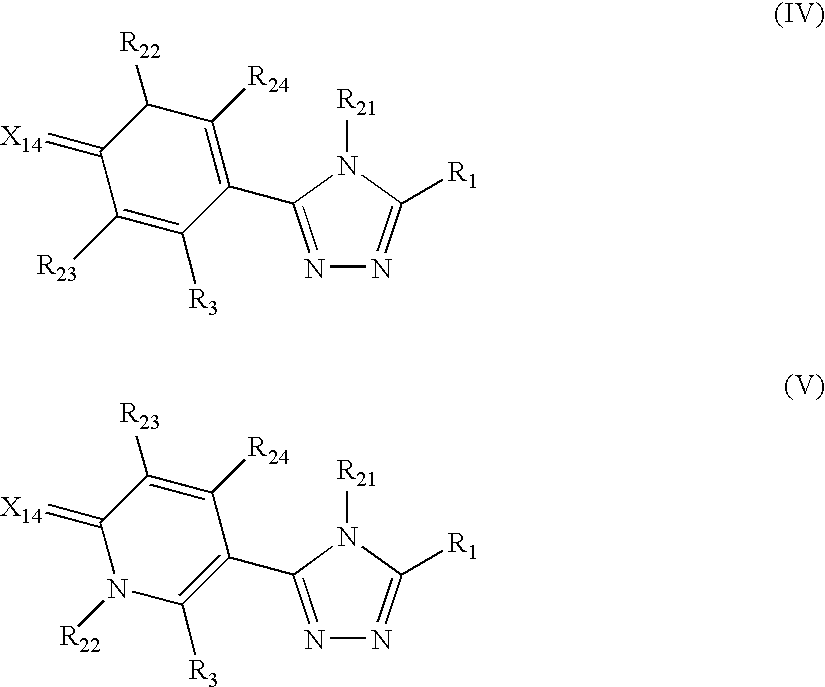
C1(=[X14])C([R23])=C([R3])C(C2=NN=C([R1])N2[R21])=C([R24])C1[R22].C1(=[X14])N([R22])C([R3])=C(C2=NN=C([R1])N2[R21])C([R24])=C1[R23]
